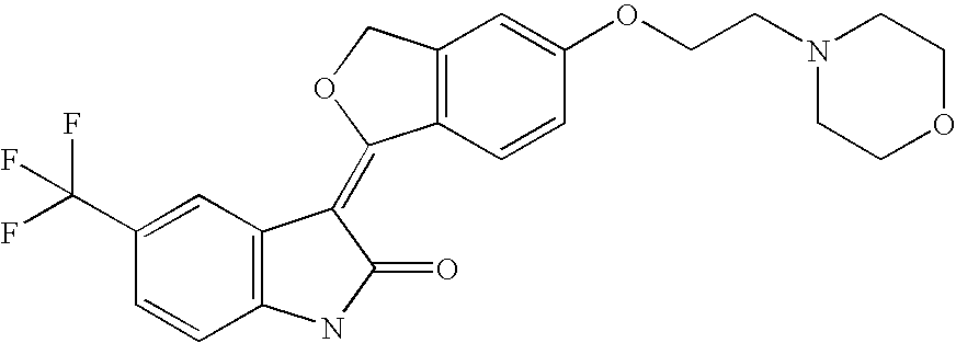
C1=C(C(F)(F)F)C=CC2=C1C(=C1C3=C(C=C(OCCN4CCOCC4)C=C3)CO1)C(=O)N2
